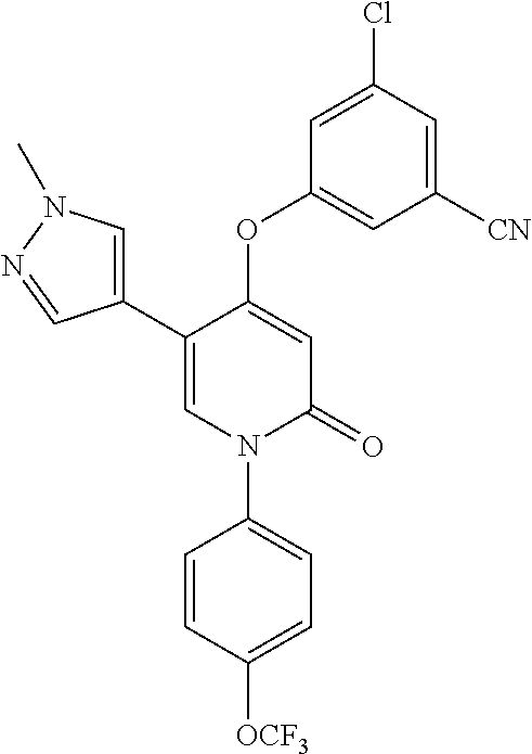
C1=C(OC2=CC([CN])=CC(Cl)=C2)C(C2=CN(C)N=C2)=CN(C2=CC=C([OCF3])C=C2)C1=O
